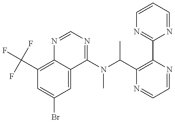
C1(C(F)(F)F)=C2C(=CC(Br)=C1)C(N(C(C1=C(C3=NC=CC=N3)N=CC=N1)C)C)=NC=N2
